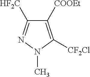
C1([COOEt])=C([CF2Cl])N(C)N=C1[HF2C]
